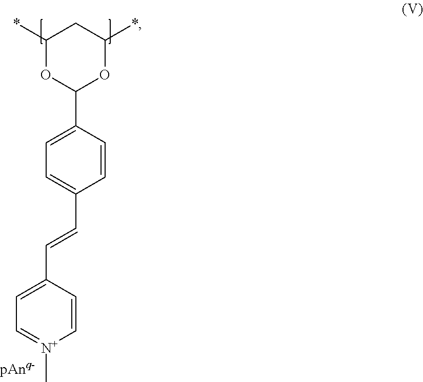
C1(*)OC(C2=CC=C(C=CC3=CC=[N+](C)C=C3)C=C2)OC(*)C1
